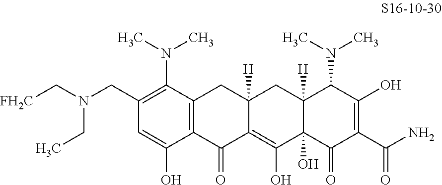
C1(CN(C[FH2C])CC)=C(N(C)C)C2=C(C(O)=C1)C(=O)C1=C(O)C3(O)C([H])(CC1([H])C2)C(N(C)C)C(O)=C(C(N)=O)C3=O
